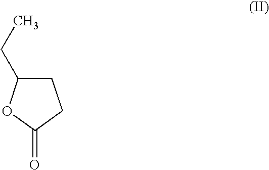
C1C(CC)OC(=O)C1
